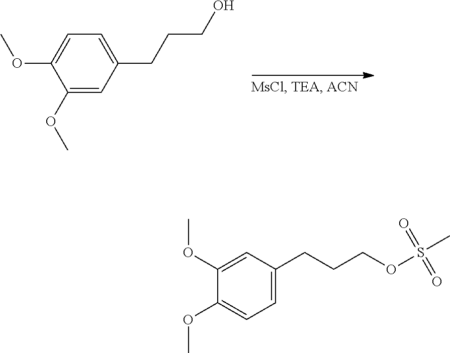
C1=C(OC)C(OC)=CC=C1CCCO.C1=C(CCCOS(C)(=O)=O)C=C(OC)C(OC)=C1
